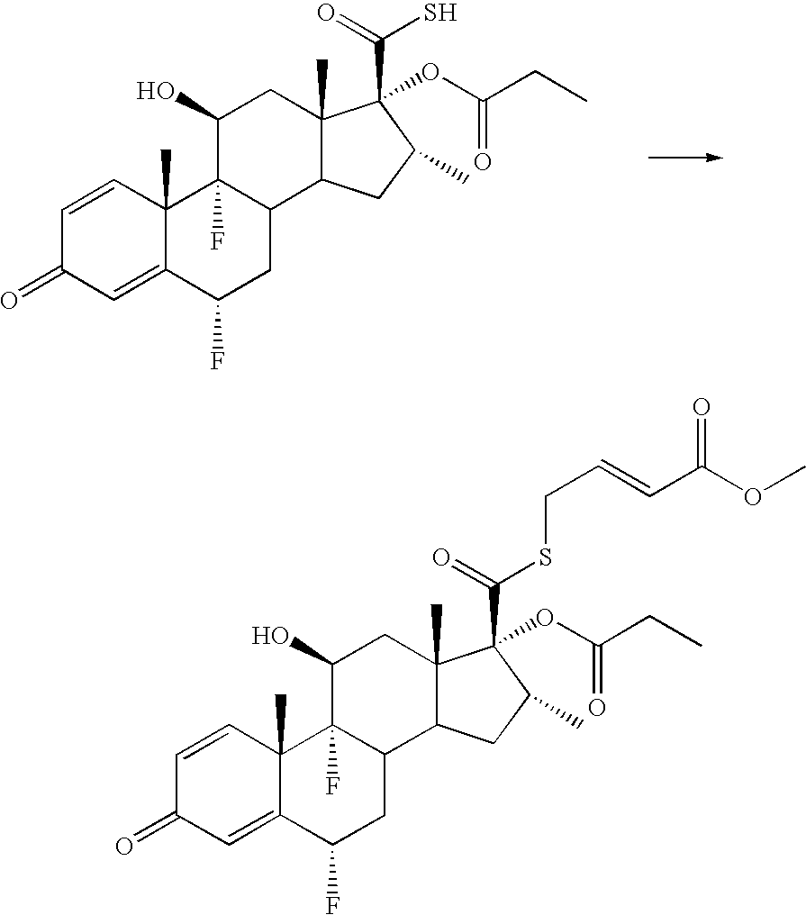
C1=CC2(C)C(=CC1=O)C(F)CC1C2(F)C(O)CC2(C)C1CC(C)C2(C(=O)S)OC(=O)CC.C1=CC2(C)C(=CC1=O)C(F)CC1C2(F)C(O)CC2(C)C1CC(C)C2(C(=O)SCC=CC(OC)=O)OC(=O)CC
